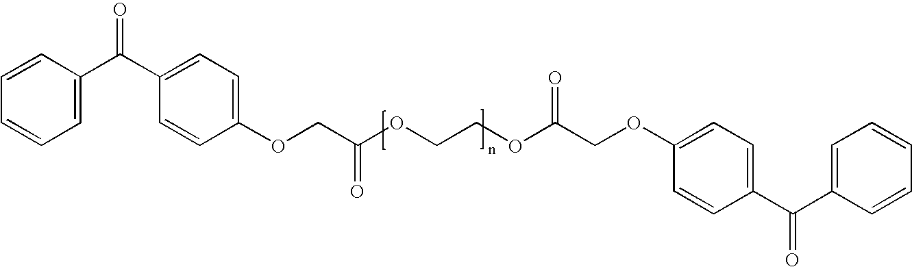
C1=CC(C(C2=CC=C(OCC(OCCOC(COC3=CC=C(C(=O)C4=CC=CC=C4)C=C3)=O)=O)C=C2)=O)=CC=C1
